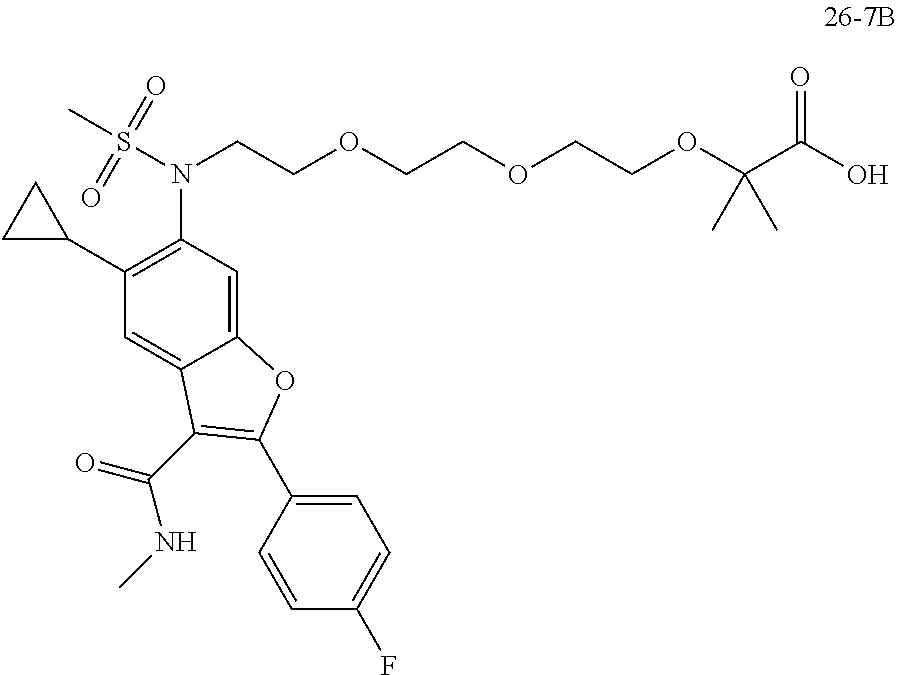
C1(C2CC2)=C(N(S(C)(=O)=O)CCOCCOCCOC(C(O)=O)(C)C)C=C2C(=C1)C(C(=O)NC)=C(C1=CC=C(F)C=C1)O2
